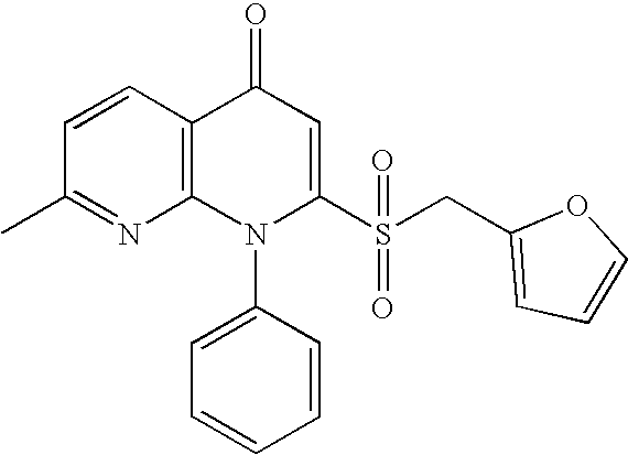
C1(C)=NC2=C(C=C1)C(=O)C=C(S(CC1=CC=CO1)(=O)=O)N2C1=CC=CC=C1
